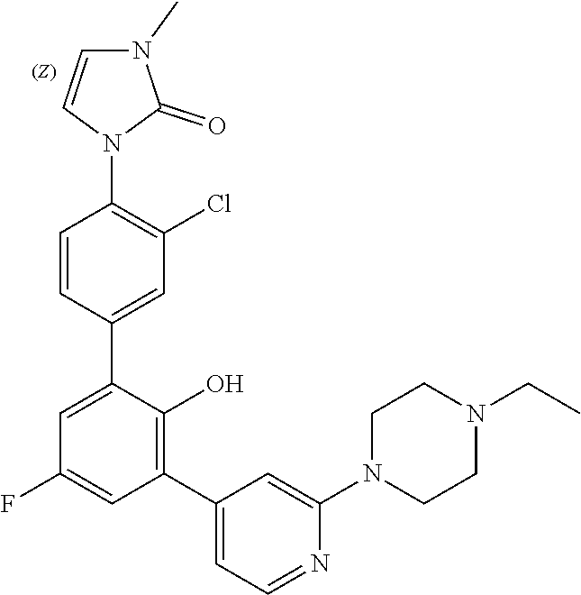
C1=CN(C2=C(Cl)C=C(C3=CC(F)=CC(C4=CC=NC(N5CCN(CC)CC5)=C4)=C3O)C=C2)C(=O)N1C
